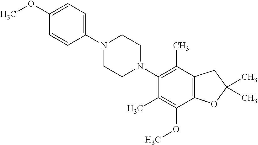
C1(OC)=CC=C(N2CCN(C3=C(C)C4=C(C(OC)=C3C)OC(C)(C)C4)CC2)C=C1
